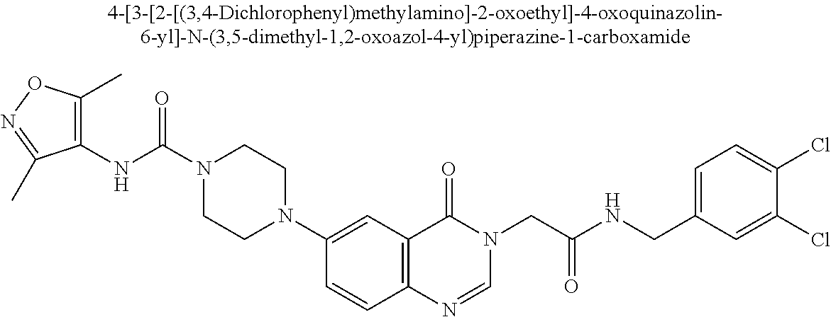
O=C(N1CCN(C2=CC3=C(C=C2)N=CN(CC(NCC2=CC=C(Cl)C(Cl)=C2)=O)C3=O)CC1)NC1=C(C)ON=C1C
